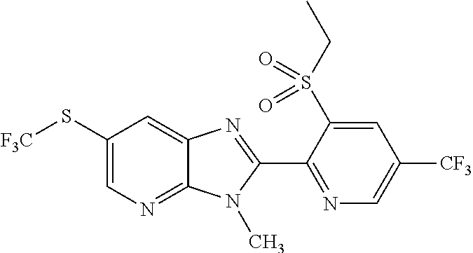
C1(S[F3C])=CN=C2C(=C1)N=C(C1=NC=C([CF3])C=C1S(CC)(=O)=O)N2C
